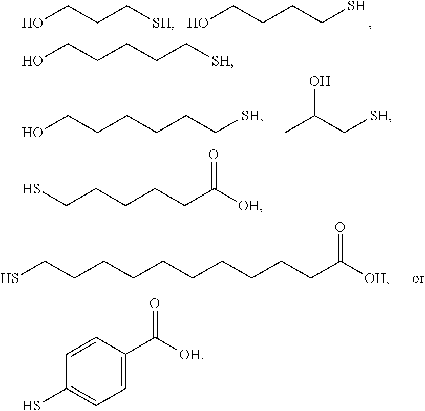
OCCCCS.OCCC[SH].OCCCCCC[SH].CC(C[SH])O.C(CCCCCC([OH])=O)CCCCS.OCCCCC[SH].SCCCCCC([OH])=O.C1(C([OH])=O)=CC=C(S)C=C1
